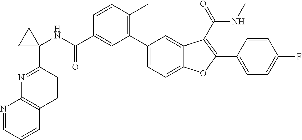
C1(NC(C2=CC(C3=CC=C4C(=C3)C(C(=O)NC)=C(C3=CC=C(F)C=C3)O4)=C(C)C=C2)=O)(C2=NC3=C(C=C2)C=CC=N3)CC1
